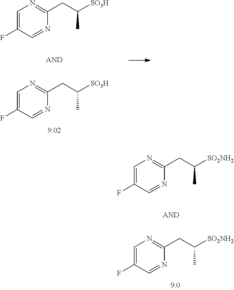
C1=C(F)C=NC(CC([SO3H])C)=N1.C1=C(F)C=NC(CC(C)[SO3H])=N1.C1=C(F)C=NC(CC([SO2NH2])C)=N1.C1=C(F)C=NC(CC(C)[SO2NH2])=N1
